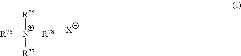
[R75][N+]([R76])([R77])[R78].[X]
